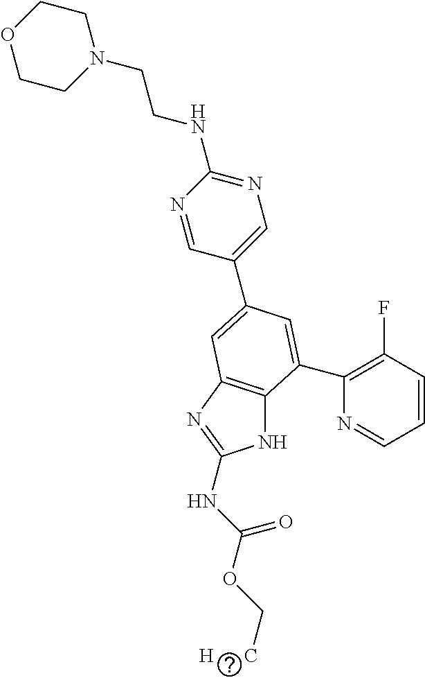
N1C2=C(N=C1NC(OC[H      C])=O)C=C(C1=CN=C(NCCN3CCOCC3)N=C1)C=C2C1=C(F)C=CC=N1
